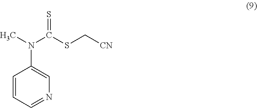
C1=CC=NC=C1N(C)C(SC[CN])=S
